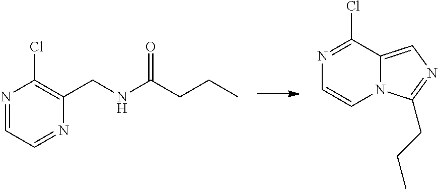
N1=CC=NC(CNC(CCC)=O)=C1Cl.N1=C(Cl)C2=CN=C(CCC)N2C=C1
